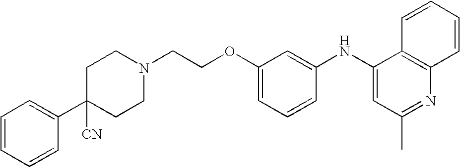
C1C(C2=CC=CC=C2)([CN])CCN(CCOC2=CC=CC(NC3=CC(C)=NC4=C3C=CC=C4)=C2)C1
